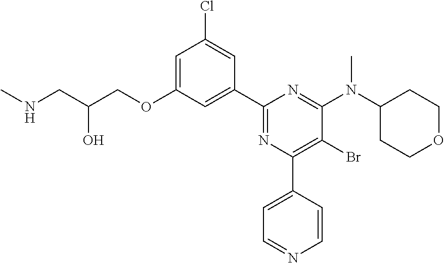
C1=C(OCC(CNC)O)C=C(C2=NC(C3=CC=NC=C3)=C(Br)C(N(C3CCOCC3)C)=N2)C=C1Cl
